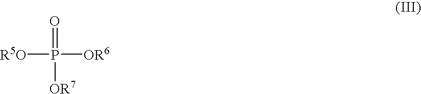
[R5O]P(=O)([OR7])[OR6]
